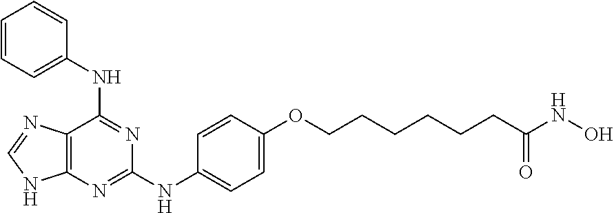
C12=C(N=C(NC3=CC=C(OCCCCCCC(NO)=O)C=C3)N=C1NC1=CC=CC=C1)NC=N2
